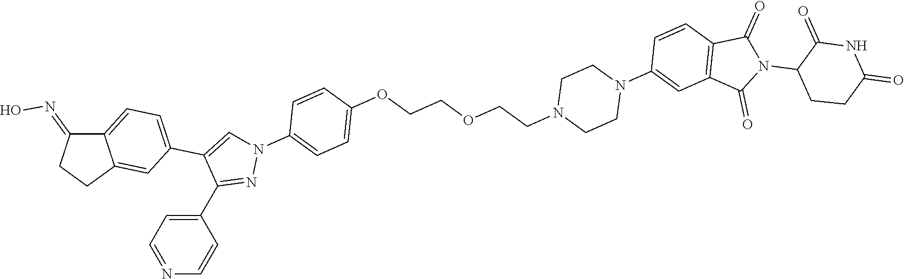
C12=CC=C(C3=CN(C4=CC=C(OCCOCCN5CCN(C6=CC7=C(C=C6)C(=O)N(C6CCC(=O)NC6=O)C7=O)CC5)C=C4)N=C3C3=CC=NC=C3)C=C1CCC2=NO
